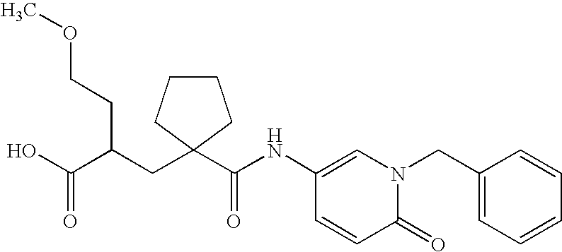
C(NC1=CN(CC2=CC=CC=C2)C(=O)C=C1)(=O)C1(CC(C(O)=O)CCOC)CCCC1
